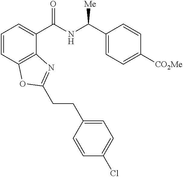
C1=CC2=C(C(C(NC(C3=CC=C([CO2Me])C=C3)[Me])=O)=C1)N=C(CCC1=CC=C(Cl)C=C1)O2
